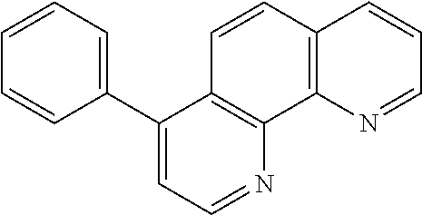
C1=C(C2=CC=CC=C2)C2=C(N=C1)C1=C(C=C2)C=CC=N1
